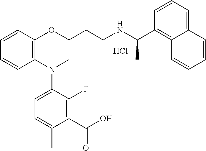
Cl.C1=CC2=C(C=C1)N(C1=CC=C(C)C(C(O)=O)=C1F)CC(CCNC(C1=C3C(=CC=C1)C=CC=C3)C)O2
